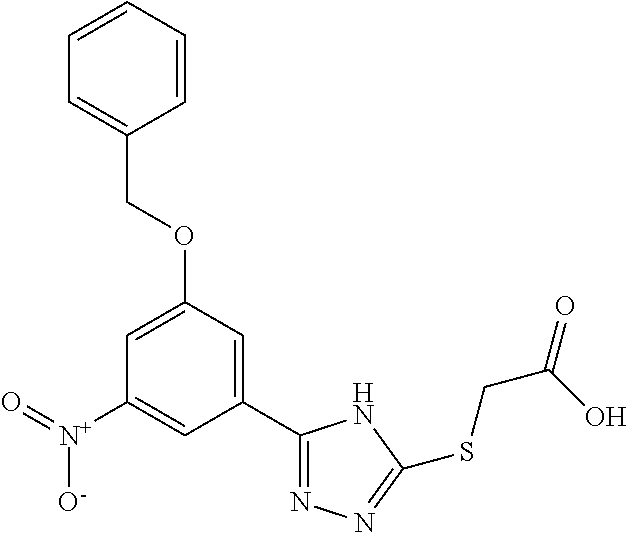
C1(C2=NN=C(SCC(=O)O)N2)=CC(OCC2=CC=CC=C2)=CC([N+]([O-])=O)=C1
